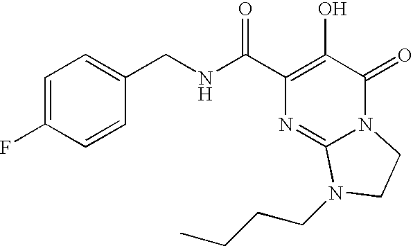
N(C(C1=C(O)C(=O)N2C(=N1)N(CCCC)CC2)=O)CC1=CC=C(F)C=C1
